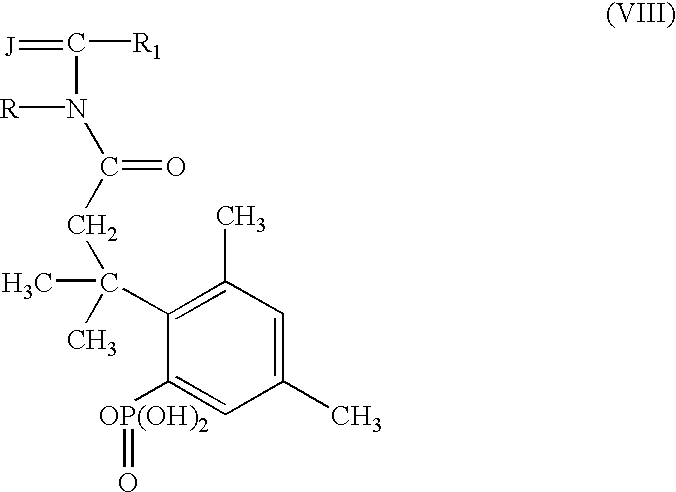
[J]=C([R1])N([R])C(CC(C)(C1=C(C)C=C(C)C=C1[OP(OH)2]=O)C)=O
